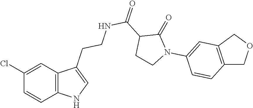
C12=C(C=C(Cl)C=C1)C(CCNC(=O)C1CCN(C3=CC4=C(C=C3)COC4)C1=O)=CN2
